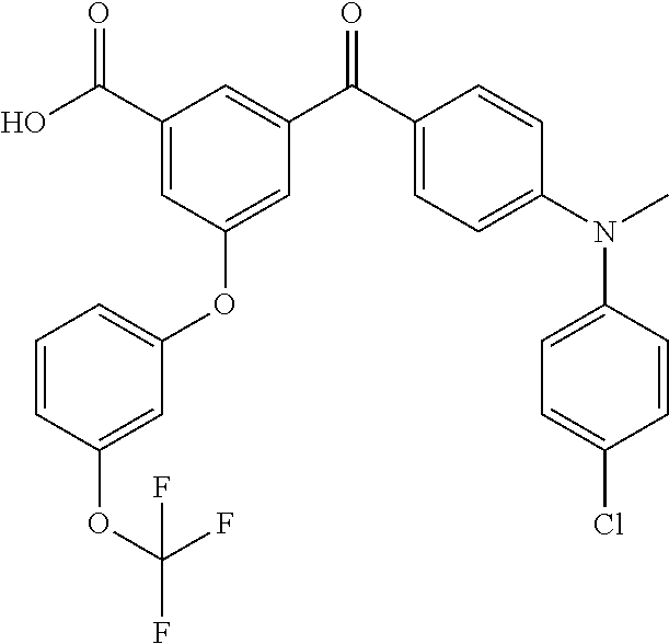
C1(C(O)=O)=CC(OC2=CC=CC(OC(F)(F)F)=C2)=CC(C(C2=CC=C(N(C)C3=CC=C(Cl)C=C3)C=C2)=O)=C1
